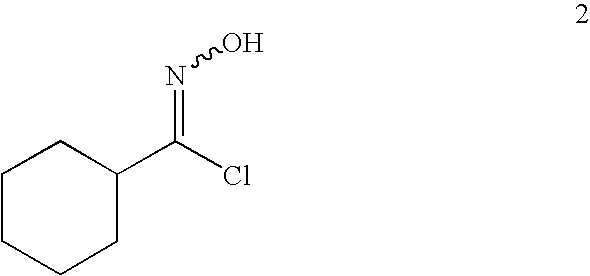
C1CCCC(C(Cl)=NO)C1
